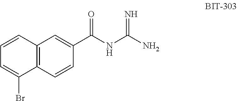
C12=C(C=CC=C1Br)C=C(C(NC(N)=N)=O)C=C2
